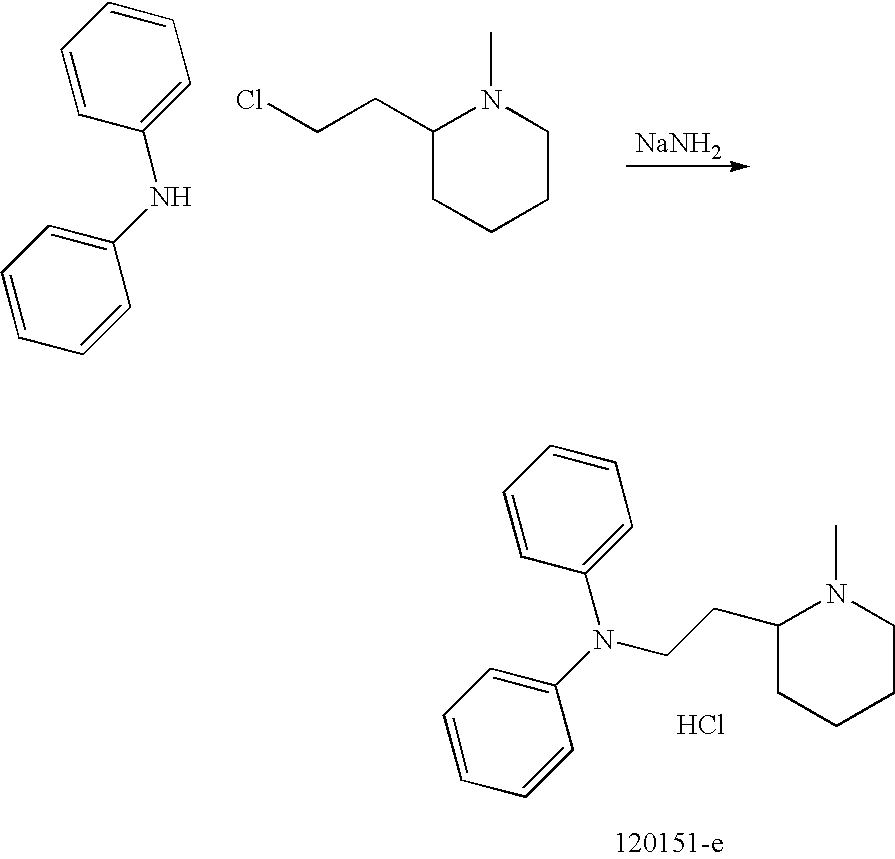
[NaNH2].C1=CC(NC2=CC=CC=C2)=CC=C1.C1(CCCl)CCCCN1C.C1=CC(N(C2=CC=CC=C2)CCC2CCCCN2C)=CC=C1.Cl
